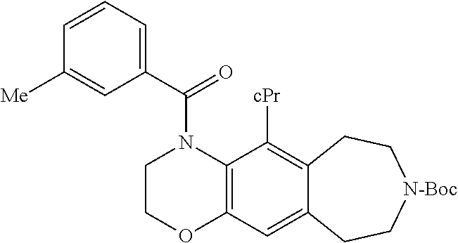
C1COC2=C(N1C(C1=CC=CC([Me])=C1)=O)C([cPr])=C1C(=C2)CC[N-Boc]CC1
